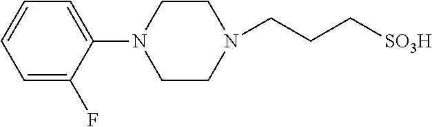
N1(CCC[SO3H])CCN(C2=CC=CC=C2F)CC1
